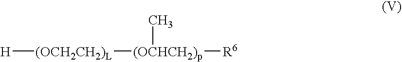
[H][(OCH2CH2)L][(OCHCH2)p](C)[R6]
